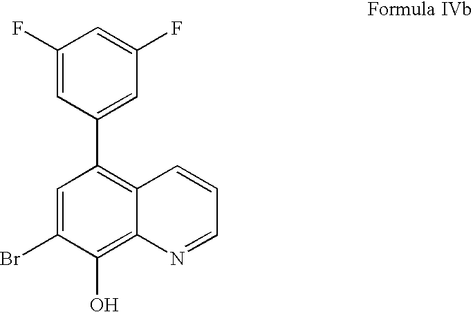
C1(F)=CC(C2=C3C(=C(O)C(Br)=C2)N=CC=C3)=CC(F)=C1
